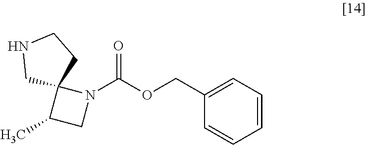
C1(C)CN(C(OCC2=CC=CC=C2)=O)C12CNCC2
